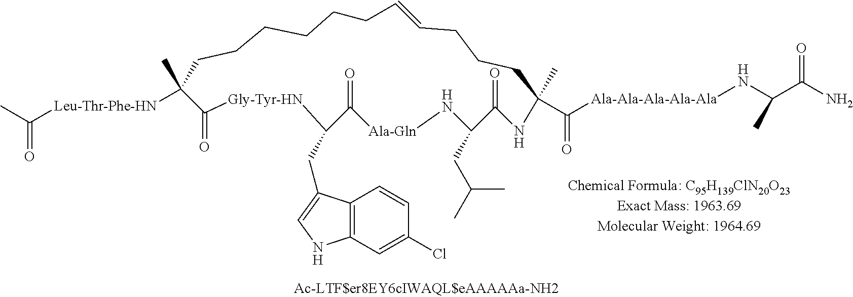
CC([Leu-Thr-Phe-HN]C1(C)CCCCCCC=CCCCC(C)(C([Ala-Ala-Ala-Ala-Ala]NC(C(N)=O)C)=O)NC(=O)C(CC(C)C)N[Ala-Gln]C(=O)C(CC2=CNC3=C2C=CC(Cl)=C3)[Gly-Tyr-HN]C1=O)=O
